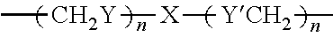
C[CH2Y][X][YCH2]C
